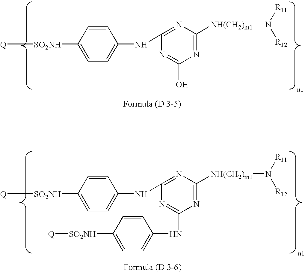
C1=CC([SO2NH][Q])=CC=C1NC1=NC([NH(CH2)m1]N([R12])[R11])=NC(O)=N1.C1=CC([SO2NH][Q])=CC=C1NC1=NC([NH(CH2)m1]N([R12])[R11])=NC(NC2=CC=C([SO2NH][Q])C=C2)=N1
